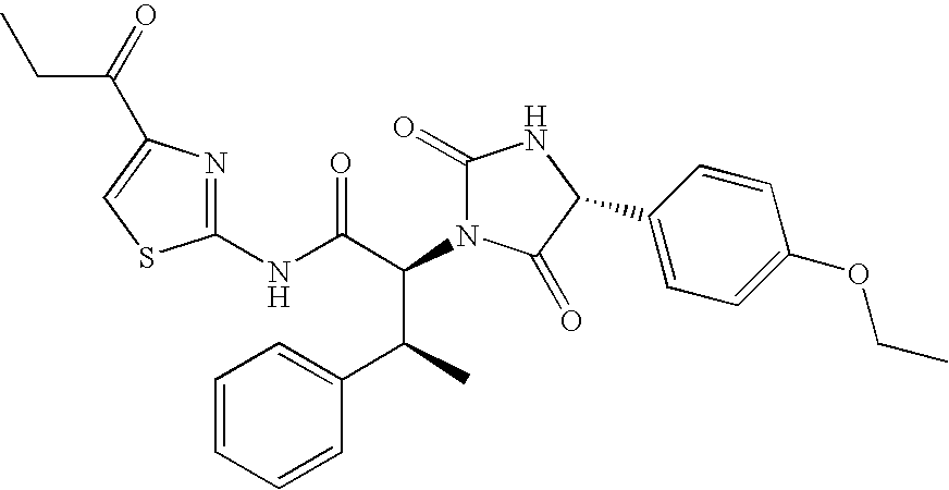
C1(NC(C(C(C2=CC=CC=C2)C)N2C(=O)NC(C3=CC=C(OCC)C=C3)C2=O)=O)=NC(C(CC)=O)=CS1
